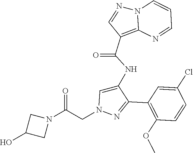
C1(C2=NN(CC(N3CC(O)C3)=O)C=C2NC(C2=C3N(N=C2)C=CC=N3)=O)=C(OC)C=CC(Cl)=C1
